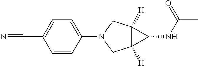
C1=CC(C#N)=CC=C1N1CC2([H])C([H])(C1)C2NC(C)=O
